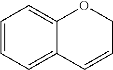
C1=CC=C2C(=C1)OCC=C2
